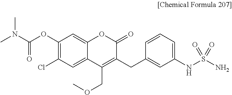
CN(C(OC1=C(Cl)C=C2C(=C1)OC(=O)C(CC1=CC(NS(N)(=O)=O)=CC=C1)=C2COC)=O)C
